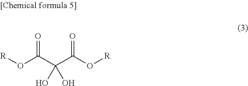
O(C(C(C(O[R])=O)(O)O)=O)[R]
